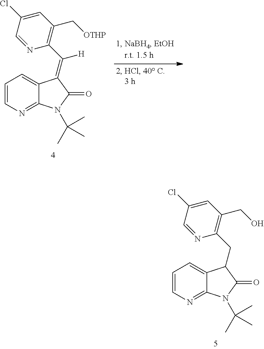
C1=C(Cl)C=NC(C([H])=C2C3=CC=CN=C3N(C(C)(C)C)C2=O)=C1C[OTHP].C1=C(Cl)C=NC(CC2C3=CC=CN=C3N(C(C)(C)C)C2=O)=C1CO
